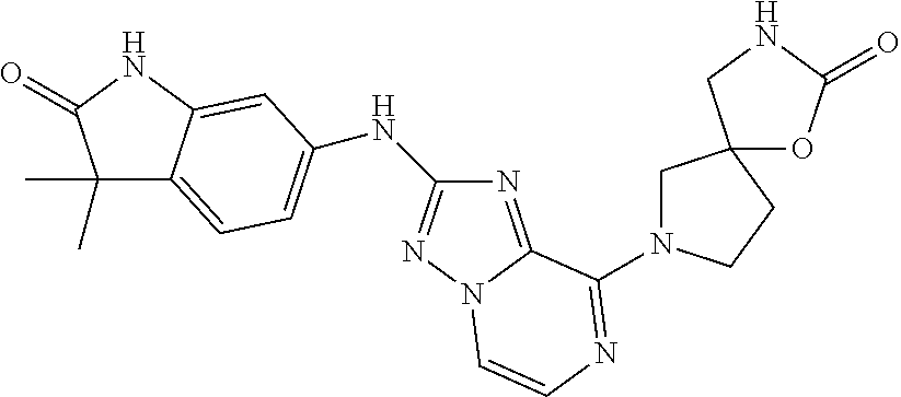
C1(C)(C)C2=CC=C(NC3=NN4C(=N3)C(N3CC5(CC3)OC(=O)NC5)=NC=C4)C=C2NC1=O
